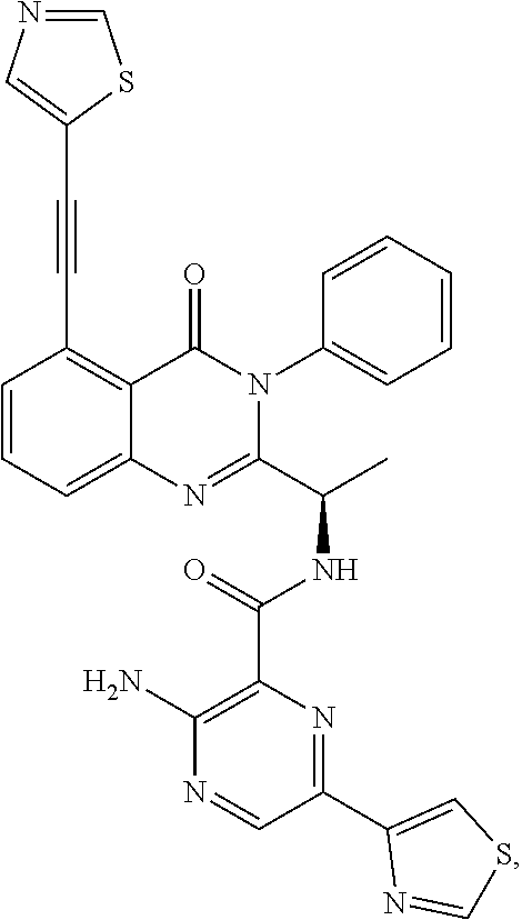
C(C1=C2C(=CC=C1)N=C(C(C)NC(=O)C1=C(N)N=CC(C3=CSC=N3)=N1)N(C1=CC=CC=C1)C2=O)#CC1=CN=CS1
